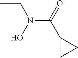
CCN(C(=O)C1CC1)O
